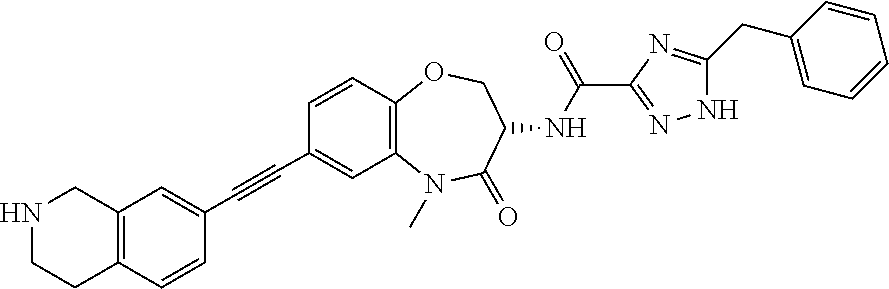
C(#CC1=CC2=C(C=C1)OCC(NC(C1=NNC(CC3=CC=CC=C3)=N1)=O)C(=O)N2C)C1=CC2=C(C=C1)CCNC2
